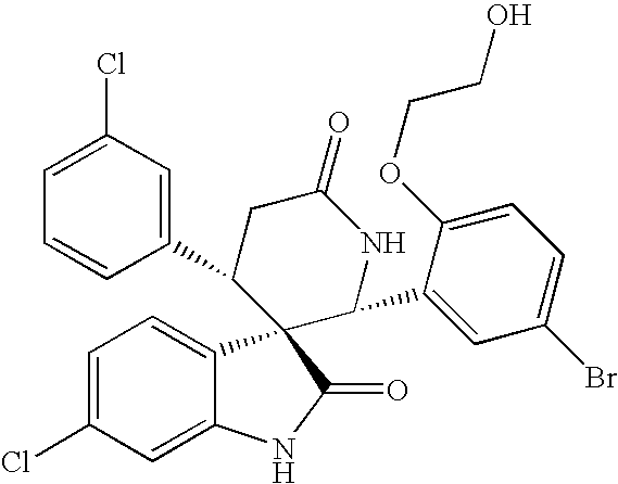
C1=C(Cl)C=C2C(=C1)C1(C(=O)N2)C(C2=CC(Cl)=CC=C2)CC(=O)NC1C1=CC(Br)=CC=C1OCCO
